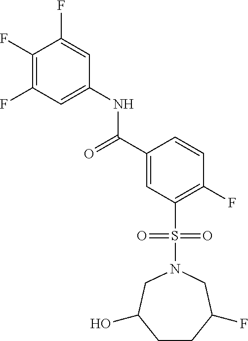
C1(F)=C(F)C=C(NC(C2=CC(S(=O)(=O)N3CC(O)CCC(F)C3)=C(F)C=C2)=O)C=C1F
